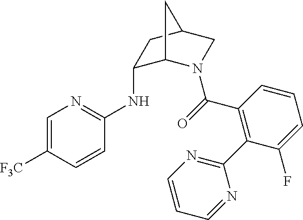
C1=C([F3C])C=CC(NC2C3N(C(=O)C4=C(C5=NC=CC=N5)C(F)=CC=C4)CC(C2)C3)=N1
